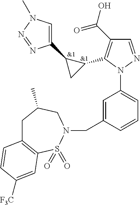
C1(C(O)=O)=C(C2C(C3=CN(C)N=N3)C2)N(C2=CC=CC(CN3CC(C)CC4=C(S3(=O)=O)C=C([F3C])C=C4)=C2)N=C1.[&1].[&1]
